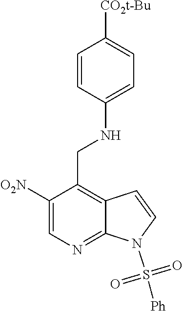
C1([O2N])=CN=C2C(=C1CNC1=CC=C([CO2t-Bu])C=C1)C=CN2S([Ph])(=O)=O
